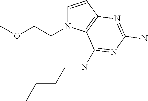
C1=CC2=C(N1CCOC)C(NCCCC)=NC(N)=N2
